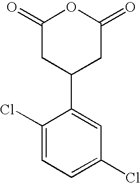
C1(Cl)=CC=C(Cl)C=C1C1CC(=O)OC(=O)C1
